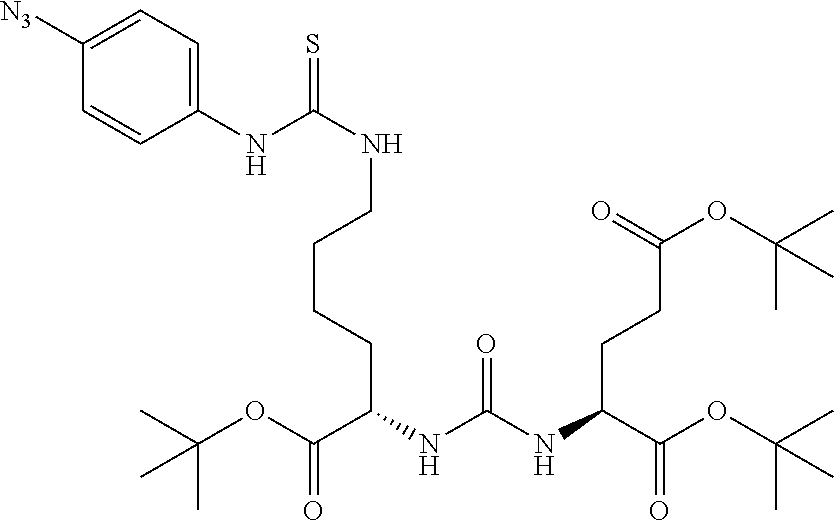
C(C(NC(NC(C(OC(C)(C)C)=O)CCC(OC(C)(C)C)=O)=O)CCCCNC(=S)NC1=CC=C([N3])C=C1)(OC(C)(C)C)=O
